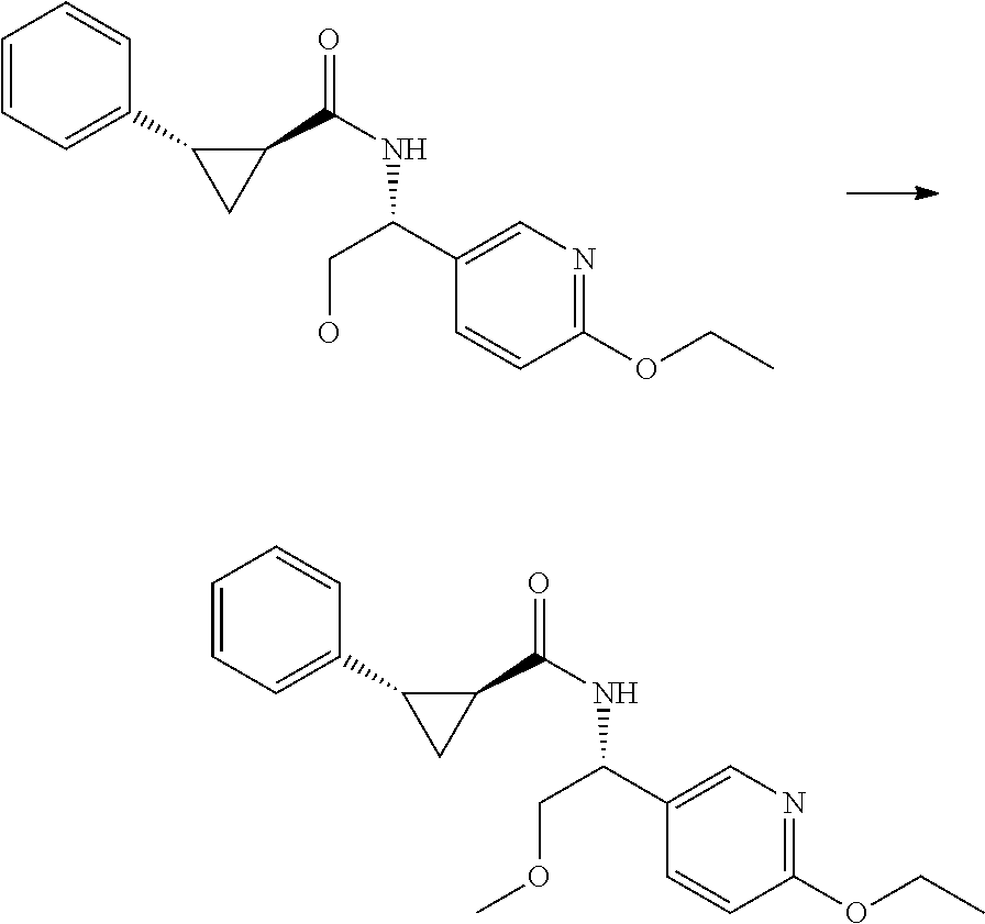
C1(OCC)=NC=C(C(CO)NC(C2C(C3=CC=CC=C3)C2)=O)C=C1.C1(OCC)=NC=C(C(COC)NC(C2C(C3=CC=CC=C3)C2)=O)C=C1
